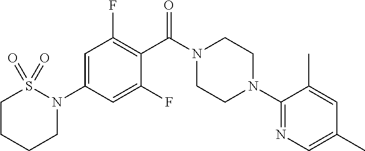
C1(C(N2CCN(C3=NC=C(C)C=C3C)CC2)=O)=C(F)C=C(N2S(=O)(=O)CCCC2)C=C1F
